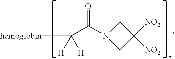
[hemoglobin]C([H])([H])C(N1CC([NO2])([NO2])C1)=O
